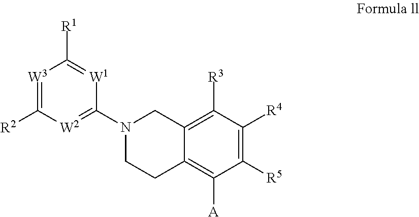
[W3]1=C([R2])[W2]=C(N2CCC3=C([A])C([R5])=C([R4])C([R3])=C3C2)[W1]=C1[R1]
